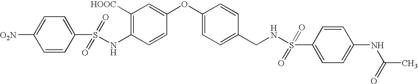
C1(NS(C2=CC=C([O2N])C=C2)(=O)=O)=C([HOOC])C=C(OC2=CC=C(CNS(C3=CC=C(NC(C)=O)C=C3)(=O)=O)C=C2)C=C1
